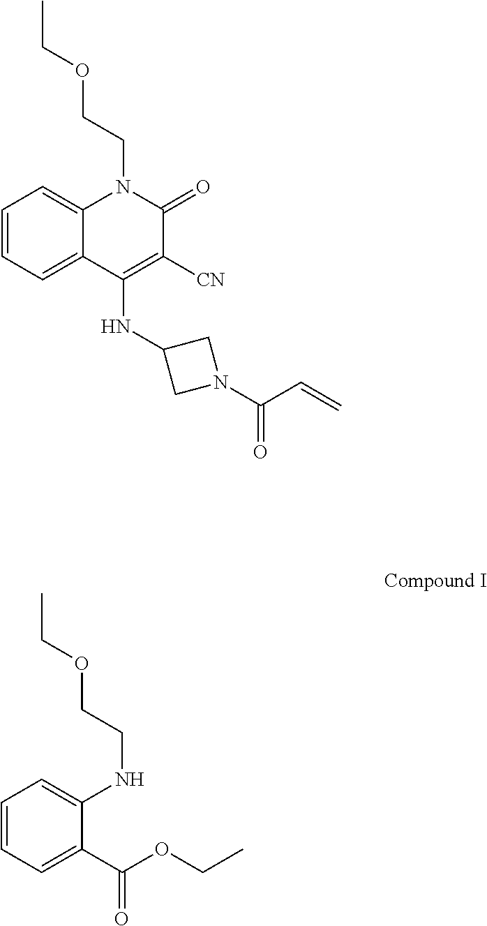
C1=CC=C2C(=C1)N(CCOCC)C(=O)C([CN])=C2NC1CN(C(C=C)=O)C1.C1=CC=C(C(OCC)=O)C(NCCOCC)=C1
